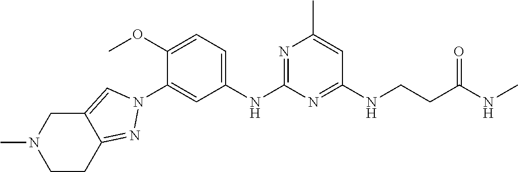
C1(NC2=NC(C)=CC(NCCC(NC)=O)=N2)=CC=C(OC)C(N2C=C3C(=N2)CCN(C)C3)=C1
